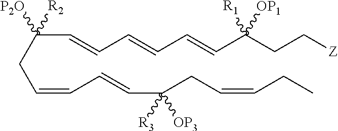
C(CC(C=CC=CC=CC(CC[Z])([OP1])[R1])([R2])[P2O])=CC=CC(CC=CCC)([OP3])[R3]
